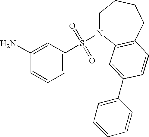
C1(N)=CC(S(=O)(=O)N2CCCCC3=C2C=C(C2=CC=CC=C2)C=C3)=CC=C1
